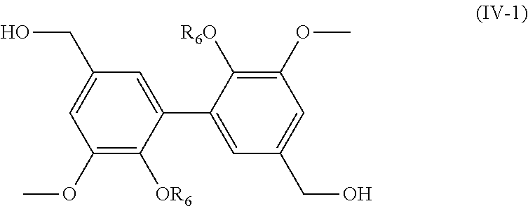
C1(OC)=C([OR6])C(C2=CC(CO)=CC(OC)=C2[R6O])=CC(CO)=C1
